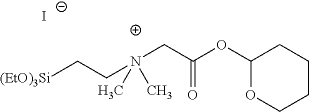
C(N(CC(OC1OCCCC1)=O)(C)C)C[(EtO)3Si].[I-]
